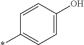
C1=C(O)C=CC(*)=C1
